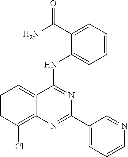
C1=CC(Cl)=C2C(=C1)C(NC1=CC=CC=C1C(N)=O)=NC(C1=CC=CN=C1)=N2
